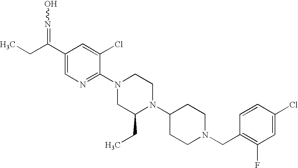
C1(Cl)=CC(F)=C(CN2CCC(N3C(CC)CN(C4=NC=C(C(=NO)CC)C=C4Cl)CC3)CC2)C=C1
